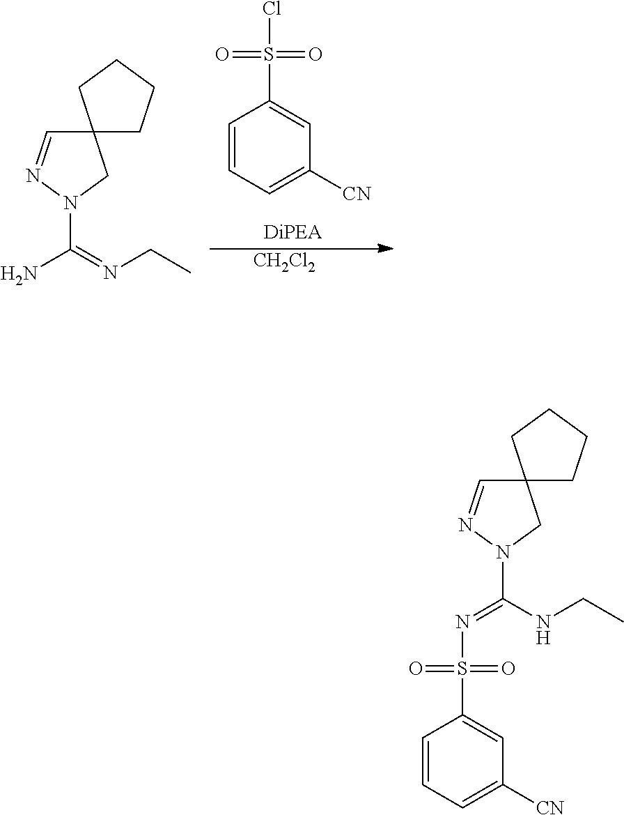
C1=CC=C([CN])C=C1S(=O)(=O)Cl.[CH2Cl2].C12(C=NN(C(=NCC)N)C1)CCCC2.C1=CC=C([CN])C=C1S(=O)(=O)N=C(NCC)N1CC2(C=N1)CCCC2
